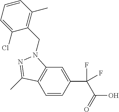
C1=CC(C(C(=O)O)(F)F)=CC2=C1C(C)=NN2CC1=C(C)C=CC=C1Cl
